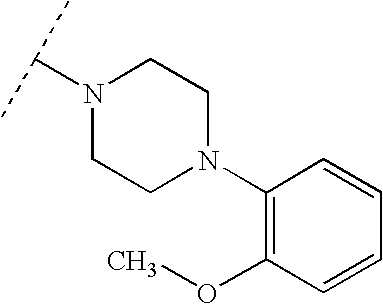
N1(C(C)C)CCN(C2=C(OC)C=CC=C2)CC1
